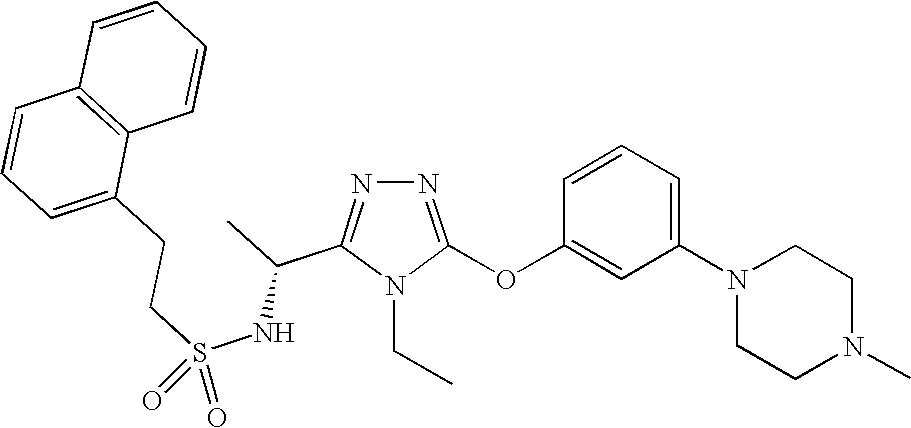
N1=C(OC2=CC(N3CCN(C)CC3)=CC=C2)N(CC)C(C(C)NS(CCC2=CC=CC3=C2C=CC=C3)(=O)=O)=N1
